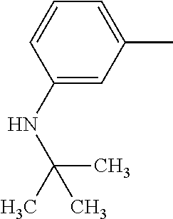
C1(C)=CC=CC(NC(C)(C)C)=C1
